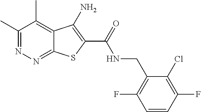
C1(C)=NN=C2C(=C1C)C(N)=C(C(=O)NCC1=C(F)C=CC(F)=C1Cl)S2
